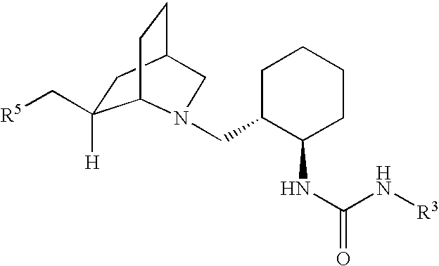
C1C([H])(C[R5])C2CCC1CN2CC1C(NC(N[R3])=O)CCCC1
